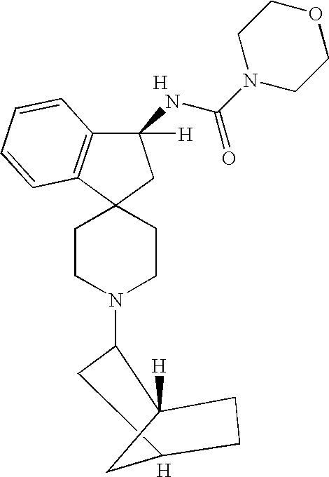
C1CN(C2CC3CC2([H])CC3)CCC12CC(NC(N1CCOCC1)=O)([H])C1=C2C=CC=C1.[H].[H]
